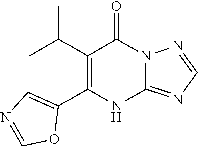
C1(C(C)C)=C(C2=CN=CO2)NC2=NC=NN2C1=O
